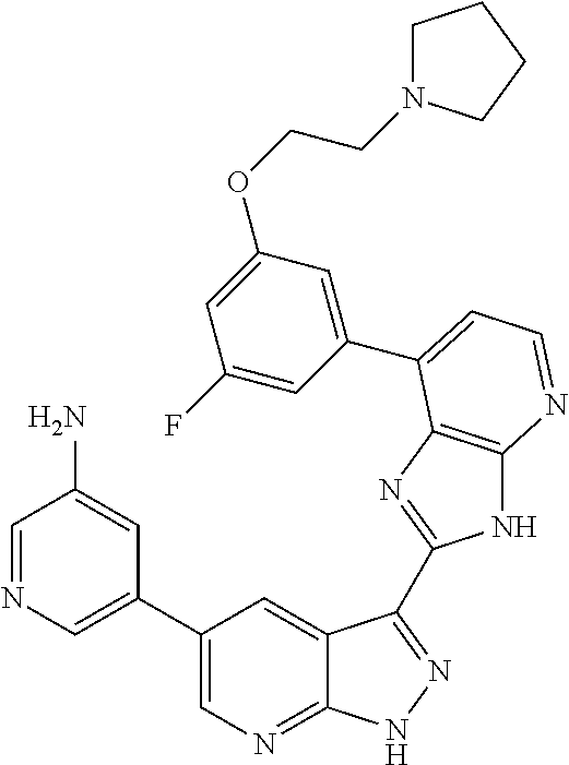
C1(C2=CN=CC(N)=C2)=CN=C2C(=C1)C(C1=NC3=C(N1)N=CC=C3C1=CC(OCCN3CCCC3)=CC(F)=C1)=NN2
